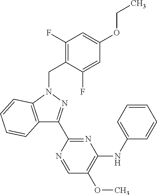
C12=C(N(CC3=C(F)C=C(OCC)C=C3F)N=C1C1=NC(NC3=CC=CC=C3)=C(OC)C=N1)C=CC=C2
